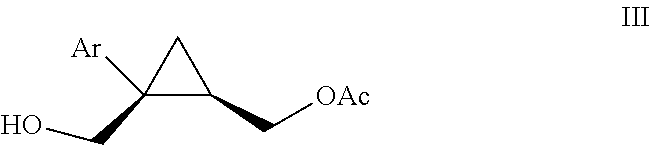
C1(CO)([Ar])C(C[OAc])C1
